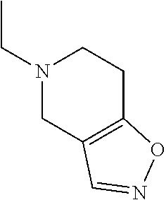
N1(CC)CCC2=C(C1)C=NO2
